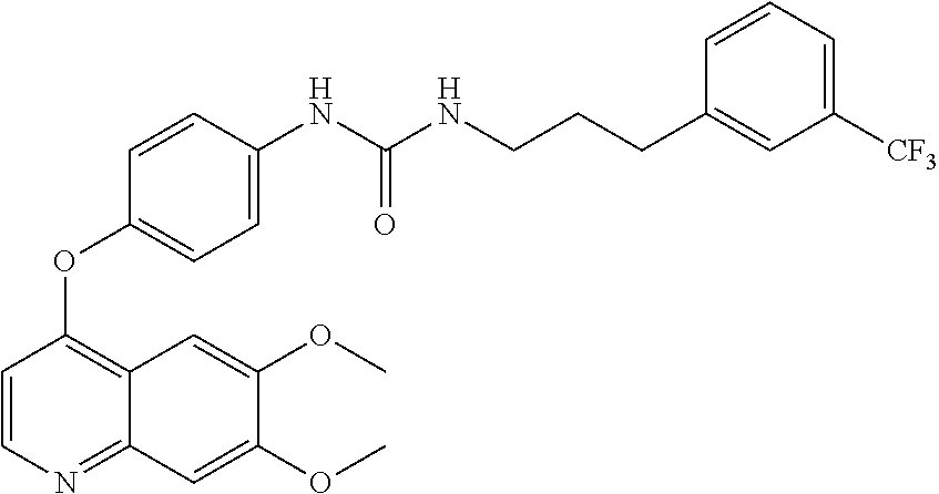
C1(OC2=C3C(=NC=C2)C=C(OC)C(OC)=C3)=CC=C(NC(=O)NCCCC2=CC([CF3])=CC=C2)C=C1
